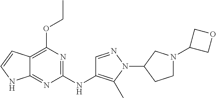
C12=C(OCC)N=C(NC3=C(C)N(C4CCN(C5COC5)C4)N=C3)N=C1NC=C2
